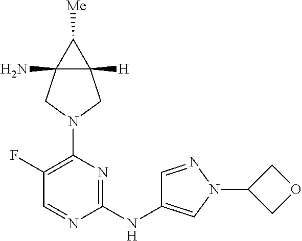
C1(F)=C(N2CC3(N)C([H])(C2)C3[Me])N=C(NC2=CN(C3COC3)N=C2)N=C1
